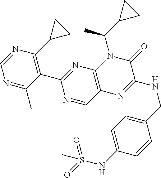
C1(C2=NC3=C(C=N2)N=C(NCC2=CC=C(NS(=O)(=O)C)C=C2)C(=O)N3C(C2CC2)C)=C(C2CC2)N=CN=C1C
